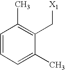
C1=CC=C(C)C(C[X1])=C1C
